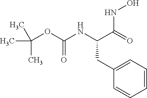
CC(OC(=O)NC(CC1=CC=CC=C1)C(=O)NO)(C)C
